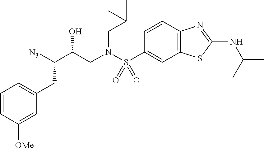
C12=C(C=CC(S(N(CC(C([N3])CC3=CC=CC([OMe])=C3)O)CC(C)C)(=O)=O)=C1)N=C(NC(C)C)S2
